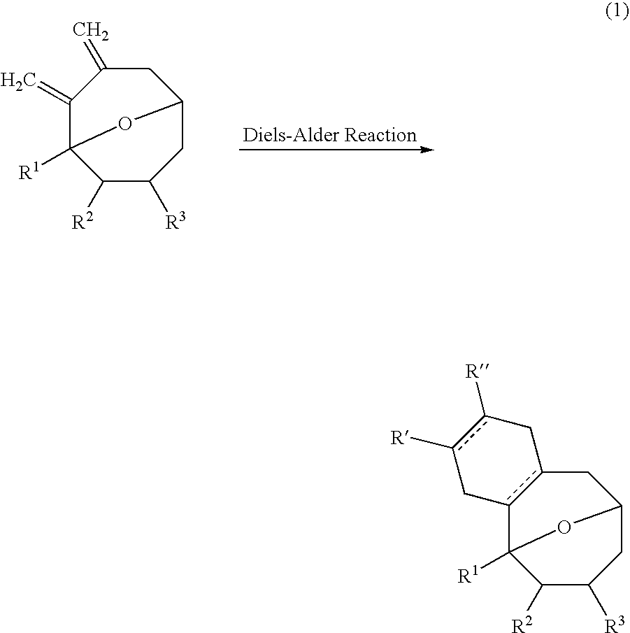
C1(=C)C2([R1])C([R2])C([R3])CC(CC1=C)O2.c12c(CC3CC([R3])C([R2])C1([R1])O3)Cc([R])c([R])C2
